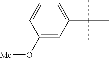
C1=C(C(C)(C)C)C=C(O[Me])C=C1
